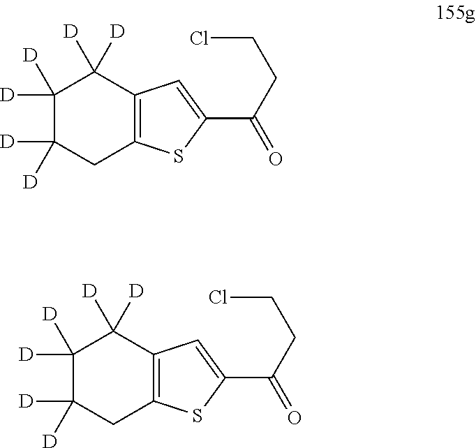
C1([D])([D])C([D])([D])CC2=C(C1([D])[D])C=C(C(CCCl)=O)S2.C1([D])([D])C([D])([D])CC2=C(C1([D])[D])C=C(C(CCCl)=O)S2
